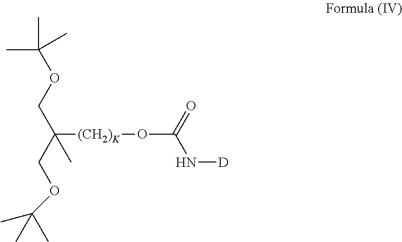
[(CH2)K](C(COC(C)(C)C)(COC(C)(C)C)C)OC(N[D])=O
